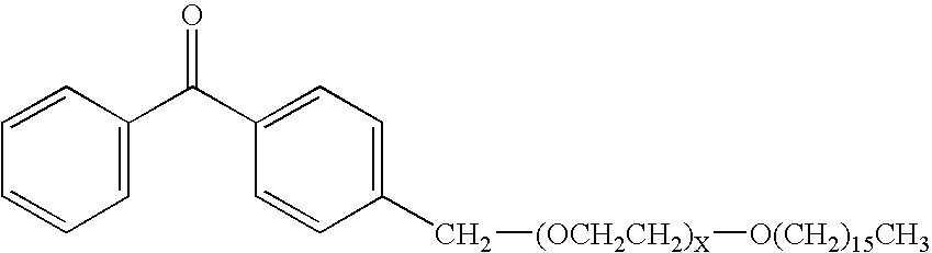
C1=C(C(C2=CC=C(C[(OCH2CH2)X][O(CH2)15CH3])C=C2)=O)C=CC=C1
